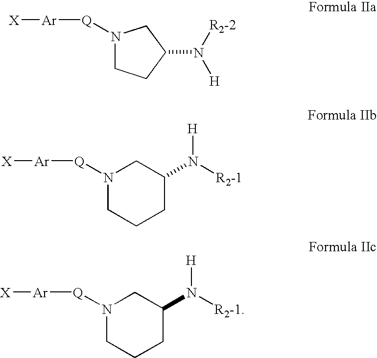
N1([Q][Ar][X])CCC(N([R2-2])[H])C1.N1([Q][Ar][X])CCCC(N([H])[R2-1])C1.N1([Q][Ar][X])CCCC(N([H])[R2-1])C1
